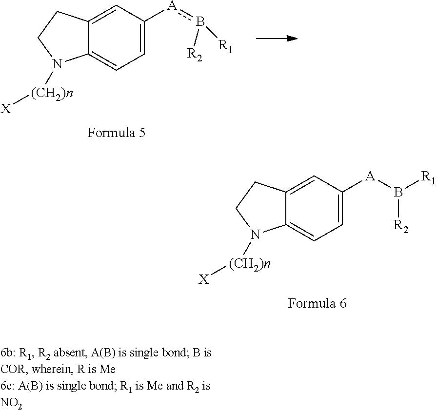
C1=C([A]b([R1])[R2])C=C2C(=C1)N([(CH2)n][X])CC2.C1=C([A]B([R1])[R2])C=C2C(=C1)N([(CH2)n][X])CC2
